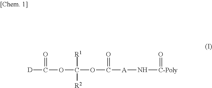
[D]C(=O)OC(OC([A]N[C-Poly]=O)=O)([R1])[R2]
